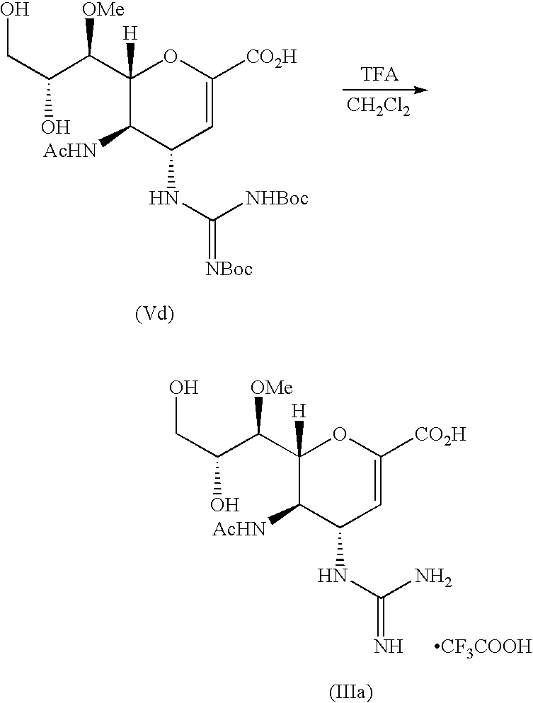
C1(C(C(CO)O)[OMe])([H])C([AcHN])C(NC([NHBoc])=[NBoc])C=C([CO2H])O1.[CH2Cl2].C1(C(C(CO)O)[OMe])([H])C([AcHN])C(NC(N)=N)C=C([CO2H])O1.[CF3COOH]
